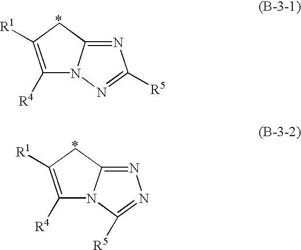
C1([R4])=C([R1])CC2=NC([R5])=NN12.C1([R4])=C([R1])CC2=NN=C([R5])N12
